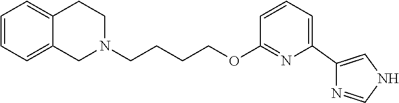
C1N(CCCCOC2=NC(C3=CNC=N3)=CC=C2)CCC2=CC=CC=C12
